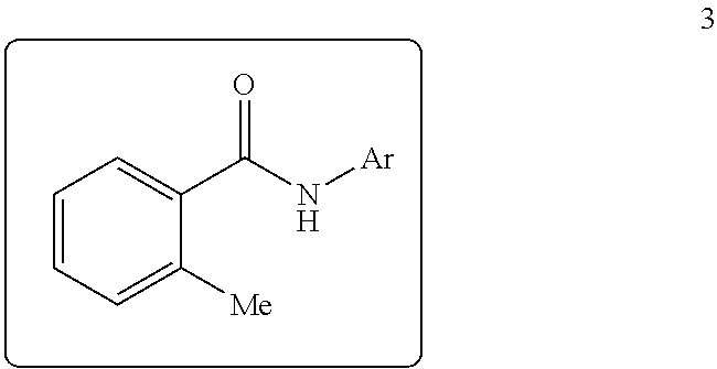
C1=CC=C([Me])C(C(N[Ar])=O)=C1
